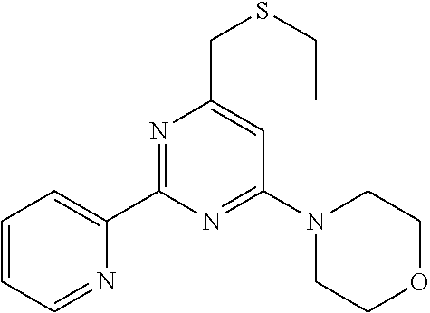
C1(C2=CC=CC=N2)=NC(CSCC)=CC(N2CCOCC2)=N1
